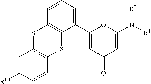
[RC1]C1=CC2=C(C=C1)SC1=C(S2)C=CC=C1C1=CC(=O)C=C(N([R2])[R1])O1
